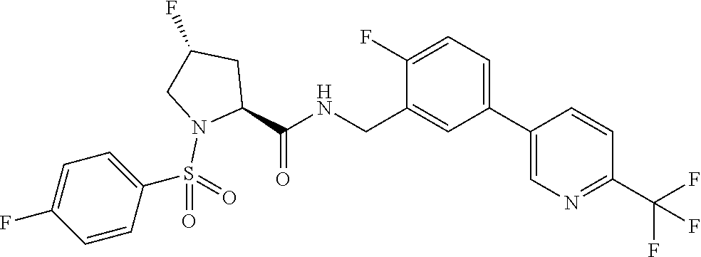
C(C1=CC(C2=CN=C(C(F)(F)F)C=C2)=CC=C1F)NC(C1CC(F)CN1S(=O)(=O)C1=CC=C(F)C=C1)=O
